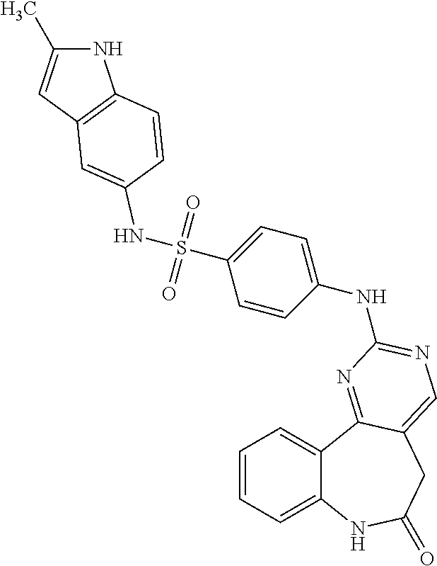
C1=CC=C2C(=C1)C1=NC(NC3=CC=C(S(=O)(=O)NC4=CC5=C(NC(C)=C5)C=C4)C=C3)=NC=C1CC(=O)N2
